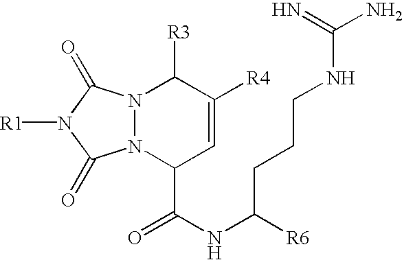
N12N(C(=O)N([R1])C1=O)C([R3])C([R4])=CC2C(=O)NC(CCCNC(=N)N)[R6]
